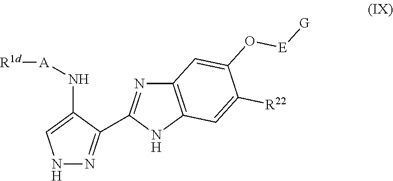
N1N=C(C2=NC3=C(N2)C=C([R22])C(O[E][G])=C3)C(N[A][R1d])=C1
